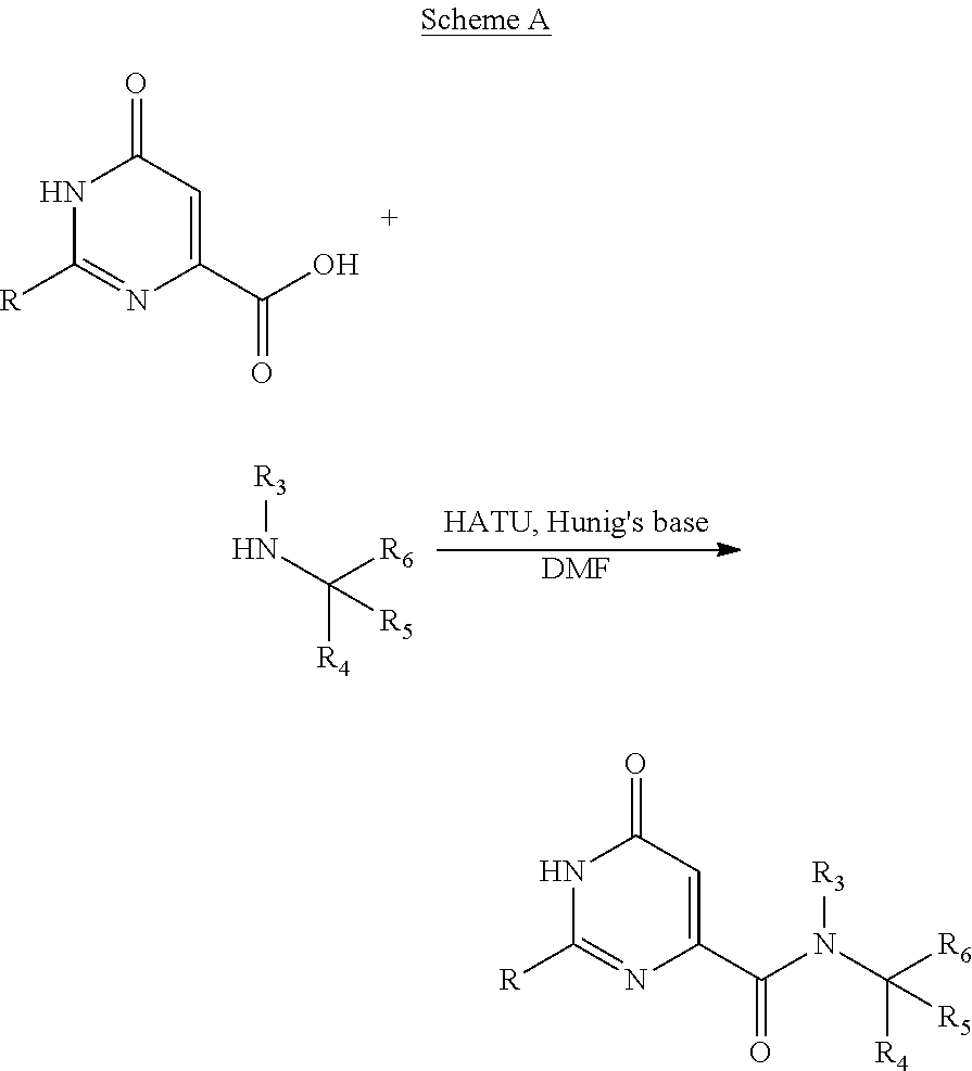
N1C([R])=NC(C(O)=O)=CC1=O.N([R3])C([R6])([R4])[R5].[DMF].N1C([R])=NC(C(N(C([R6])([R4])[R5])[R3])=O)=CC1=O
